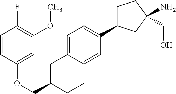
O(CC1CC2=CC=C(C3CCC(N)(CO)C3)C=C2CC1)C1=CC(OC)=C(F)C=C1
